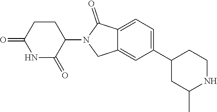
C1=C(C2CCNC(C)C2)C=C2C(=C1)C(=O)N(C1C(=O)NC(=O)CC1)C2
